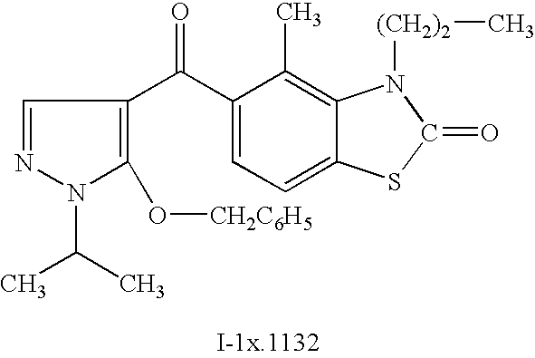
N1(C(C)C)C(O[CH2C6H5])=C(C(C2=CC=C3C(=C2C)N([(CH2)2]C)C(=O)S3)=O)C=N1
